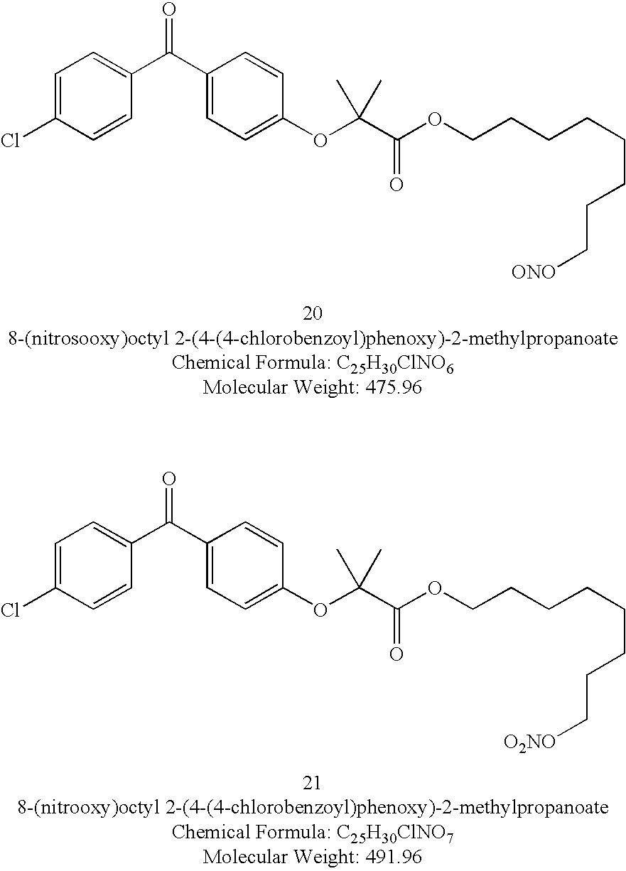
C1=C(Cl)C=CC(C(C2=CC=C(OC(C(OCCCCCCCC[ONO])=O)(C)C)C=C2)=O)=C1.C1=C(Cl)C=CC(C(C2=CC=C(OC(C(OCCCCCCCC[O2NO])=O)(C)C)C=C2)=O)=C1
